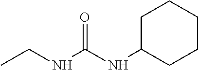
C1C(NC(NCC)=O)CCCC1
